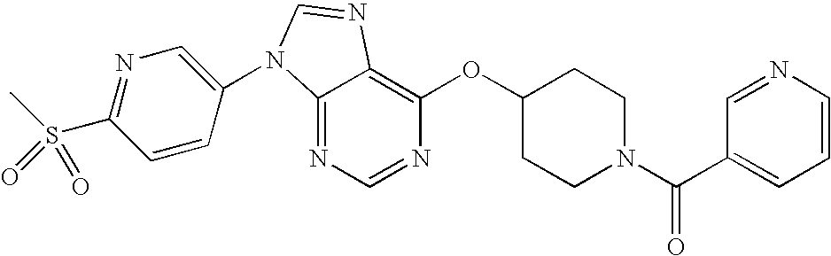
C12=NC=NC(OC3CCN(C(C4=CC=CN=C4)=O)CC3)=C1N=CN2C1=CN=C(S(C)(=O)=O)C=C1
